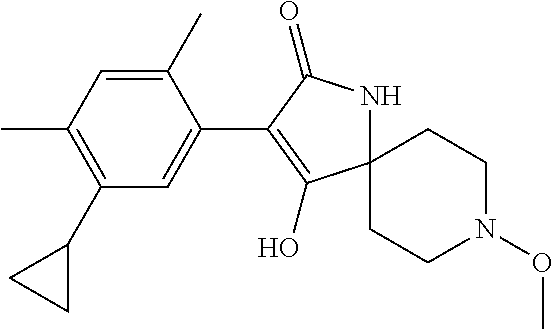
C1(C)=CC(C)=C(C2CC2)C=C1C1=C(O)C2(NC1=O)CCN(OC)CC2
